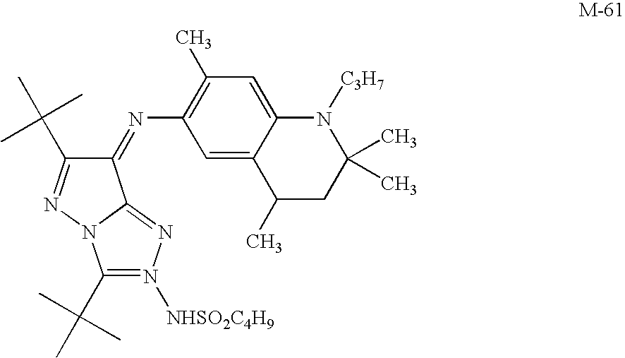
C1(=NC2=C(C)C=C3C(=C2)C(C)CC(C)(C)N3[C3H7])C(C(C)(C)C)=NN2C1=NN([NHSO2C4H9])=C2C(C)(C)C
